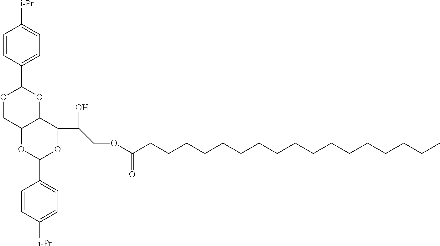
C1=CC(C2OCC3C(O2)C(C(O)COC(CCCCCCCCCCCCCCCCC)=O)OC(C2=CC=C([i-Pr])C=C2)O3)=CC=C1[i-Pr]
